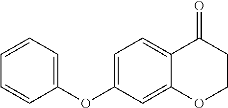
C1(OC2=CC=C3C(=C2)OCCC3=O)=CC=CC=C1
